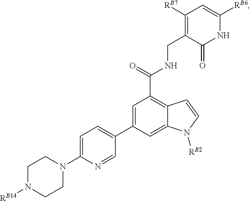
C1=C(N2CCN([RB14])CC2)N=CC(C2=CC(C(=O)NCC3=C([RB7])C=C([RB6])NC3=O)=C3C(=C2)N([RB2])C=C3)=C1
